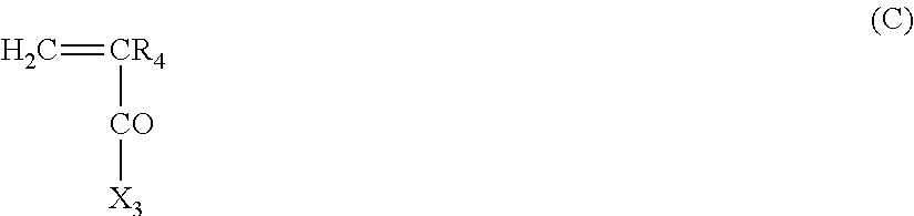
C=[CR4][CO][X3]
